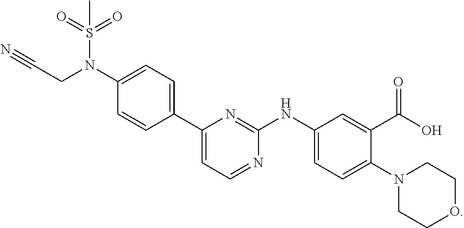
N(C1=CC=C(C2=CC=NC(NC3=CC=C(N4CCOCC4)C(C(O)=O)=C3)=N2)C=C1)(CC#N)S(=O)(=O)C
